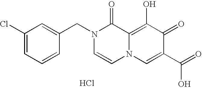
C1=C(CN2C=CN3C(=C(O)C(=O)C(C(O)=O)=C3)C2=O)C=CC=C1Cl.Cl
